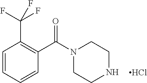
C1=CC=CC(C(N2CCNCC2)=O)=C1C(F)(F)F.Cl
